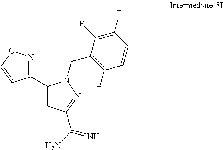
C1(C2=NOC=C2)=CC(C(N)=N)=NN1CC1=C(F)C=CC(F)=C1F
